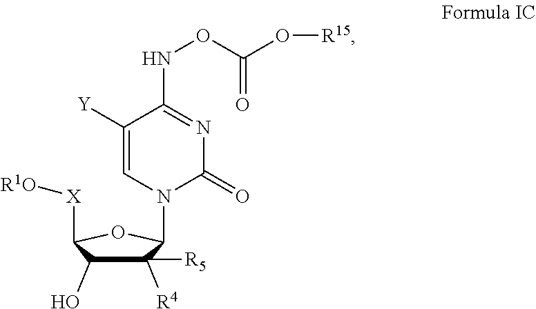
C1([R4])([R5])C(O)C([X][R1O])OC1N1C(=O)N=C(NOC(O[R15])=O)C([Y])=C1
